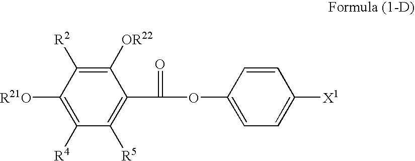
C1([OR22])=C([R2])C([R21O])=C([R4])C([R5])=C1C(=O)OC1=CC=C([X1])C=C1
